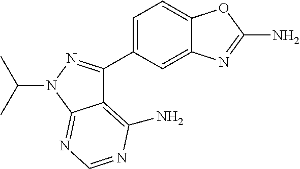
C1=C(C2=NN(C(C)C)C3=NC=NC(N)=C23)C=C2C(=C1)OC(N)=N2
